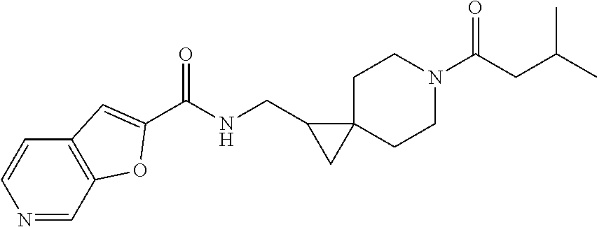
N1=CC2=C(C=C1)C=C(C(=O)NCC1CC13CCN(C(=O)CC(C)C)CC3)O2
